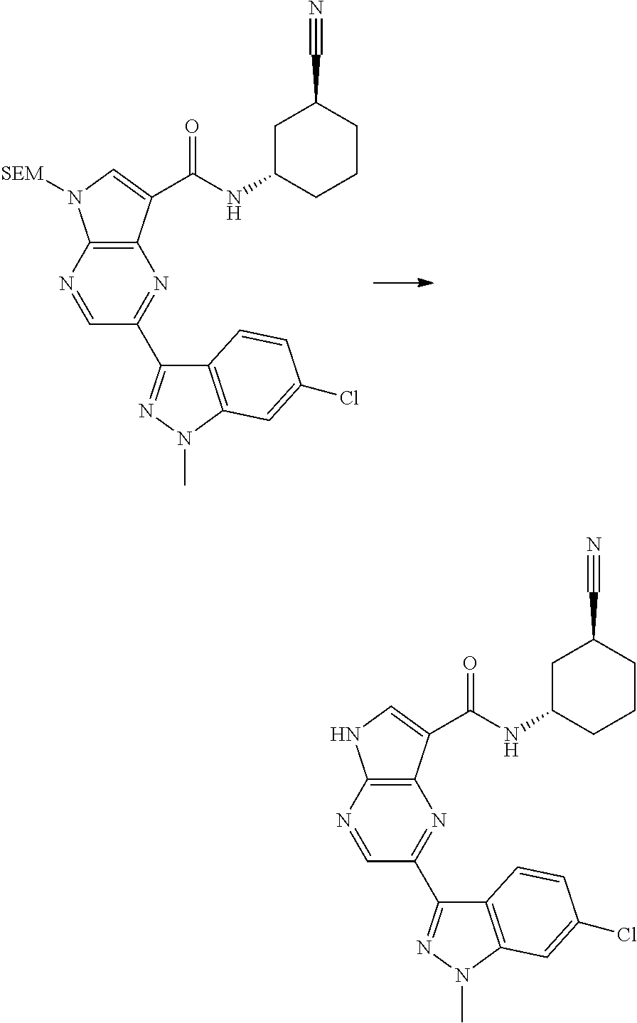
C1=NC2=C(N=C1C1=NN(C)C3=C1C=CC(Cl)=C3)C(C(NC1CC(C#N)CCC1)=O)=CN2[SEM].C1=NC2=C(N=C1C1=NN(C)C3=C1C=CC(Cl)=C3)C(C(NC1CC(C#N)CCC1)=O)=CN2
